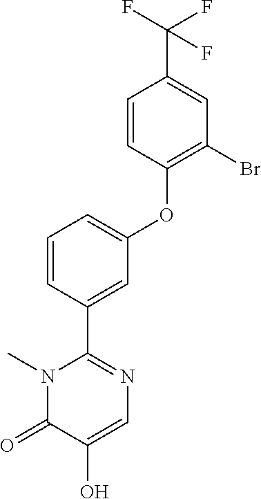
C1=CC(OC2=CC=CC(C3=NC=C(O)C(=O)N3C)=C2)=C(Br)C=C1C(F)(F)F
